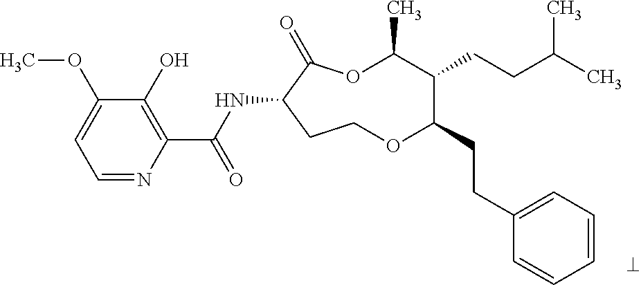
C1=NC(C(NC2C(=O)OC(C)C(CCC(C)C)C(CCC3=CC=CC=C3)OCC2)=O)=C(O)C(OC)=C1
